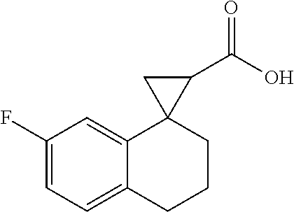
C1=C(F)C=C2C(=C1)CCCC21C(C(O)=O)C1
